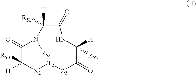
C1([H])([R51])C(=O)NC([H])([R52])C(=O)[Z5][T2][X2]C([H])([R50])C(=O)N1[R53]
